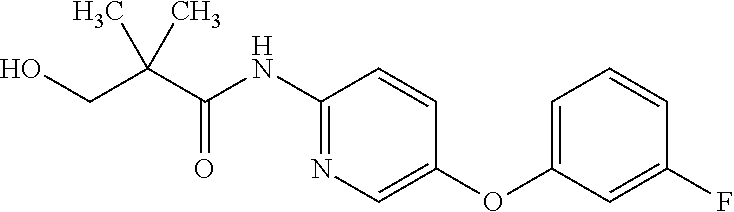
C1(NC(C(C)(C)CO)=O)=NC=C(OC2=CC=CC(F)=C2)C=C1
